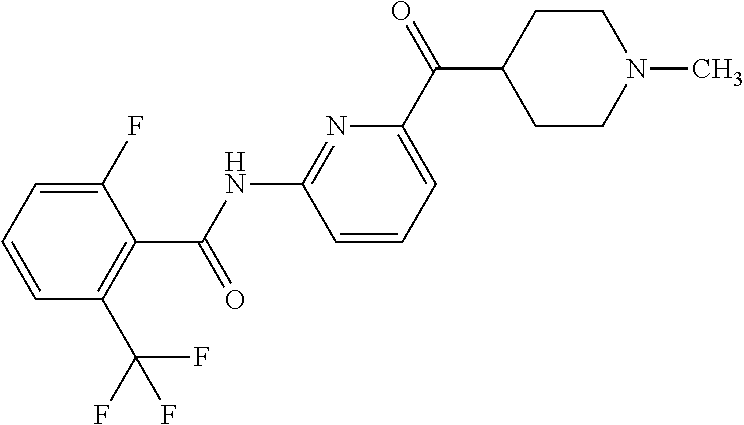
C(NC1=NC(C(C2CCN(C)CC2)=O)=CC=C1)(=O)C1=C(C(F)(F)F)C=CC=C1F
